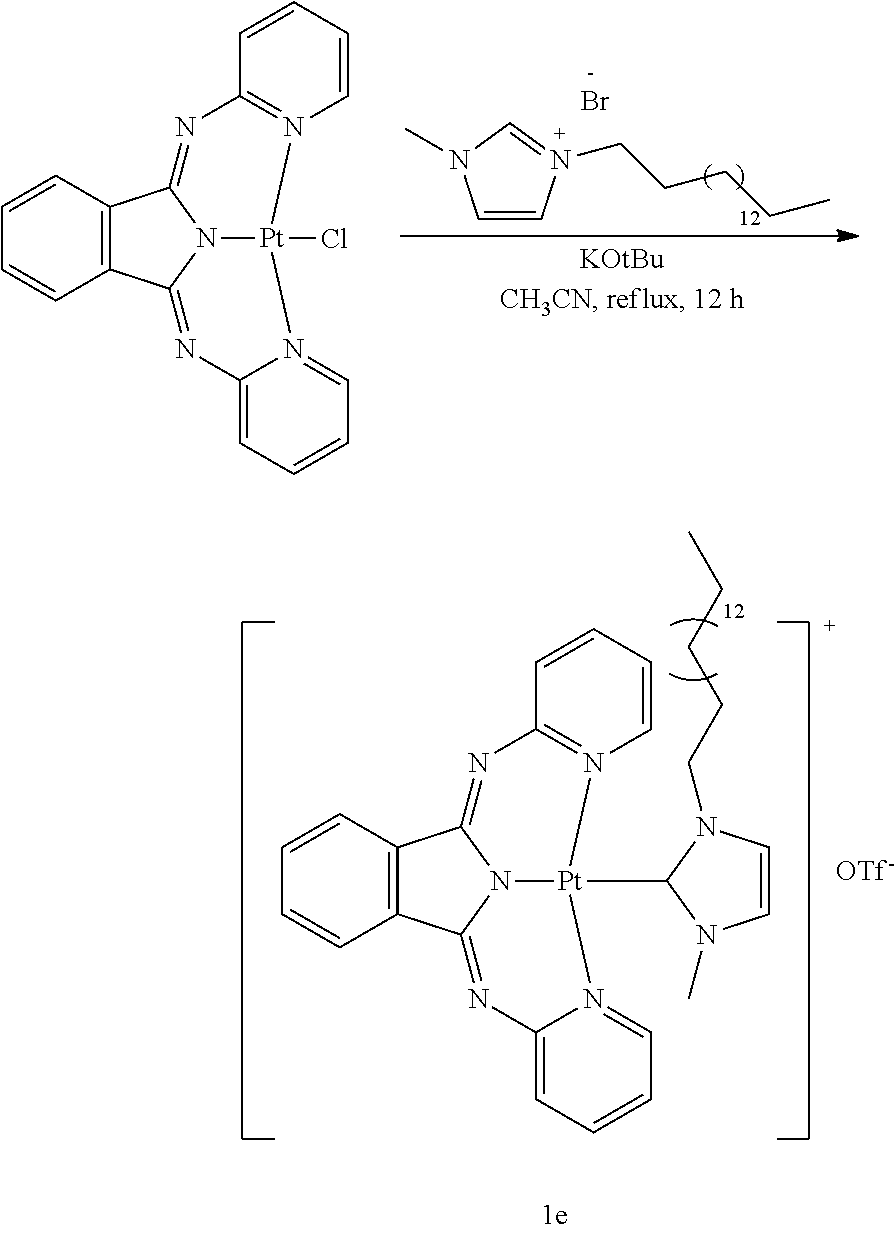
C12=C(C=CC=C1)C1=NC3=N(C=CC=C3)[Pt]3(Cl)N1C2=NC1=CC=CC=N13.Br.[-].C1=CN(CCCCC)=CN1C.C12=C(C=CC=C1)C1=NC3=N(C=CC=C3)[Pt]3(C4N(C)C=CN4CCCCC)N1C2=NC1=CC=CC=N13
